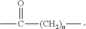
CC(=O)[(CH2)n]C
